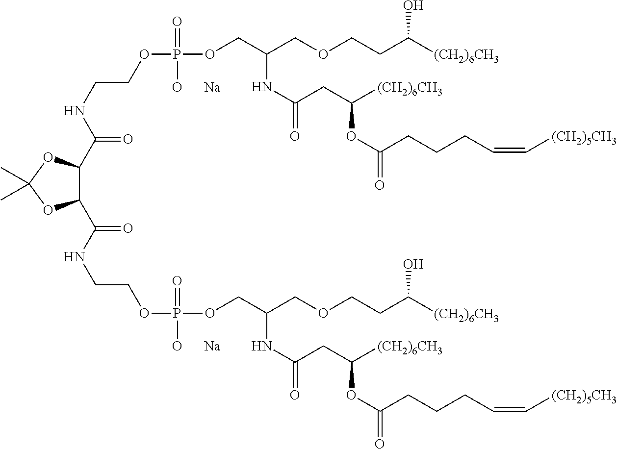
C(NCCOP(OCC(COCCC([(CH2)6CH3])O)NC(=O)CC([(CH2)6CH3])OC(=O)CCCC=C[(CH2)5CH3])(=O)[O      Na])(=O)C1OC(C)(C)OC1C(NCCOP(OCC(COCCC([(CH2)6CH3])O)NC(=O)CC([(CH2)6CH3])OC(=O)CCCC=C[(CH2)5CH3])(=O)[O      Na])=O
